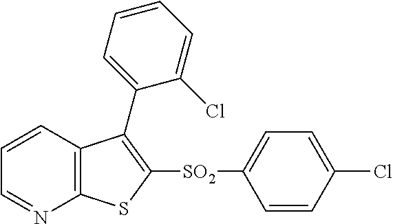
C1=CC2=C(N=C1)SC([SO2]C1=CC=C(Cl)C=C1)=C2C1=CC=CC=C1Cl
